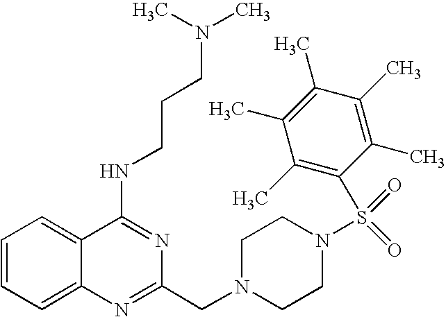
C1=CC=C2C(=C1)C(NCCCN(C)C)=NC(CN1CCN(S(=O)(=O)C3=C(C)C(C)=C(C)C(C)=C3C)CC1)=N2
